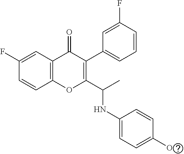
O1C(C(NC2=CC=C(O)C=C2)C)=C(C2=CC=CC(F)=C2)C(=O)C2=C1C=CC(F)=C2
